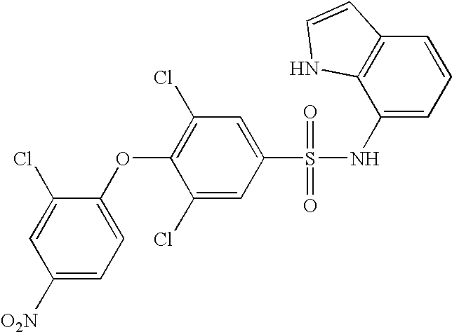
[O2N]C1=CC=C(OC2=C(Cl)C=C(S(=O)(=O)NC3=CC=CC4=C3NC=C4)C=C2Cl)C(Cl)=C1
